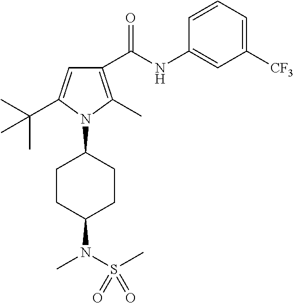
C1(NC(C2=C(C)N(C3CCC(N(S(C)(=O)=O)C)CC3)C(C(C)(C)C)=C2)=O)=CC([CF3])=CC=C1
